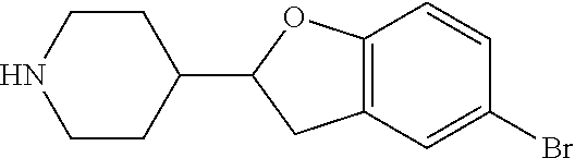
C1CNCCC1C1CC2=C(O1)C=CC(Br)=C2
